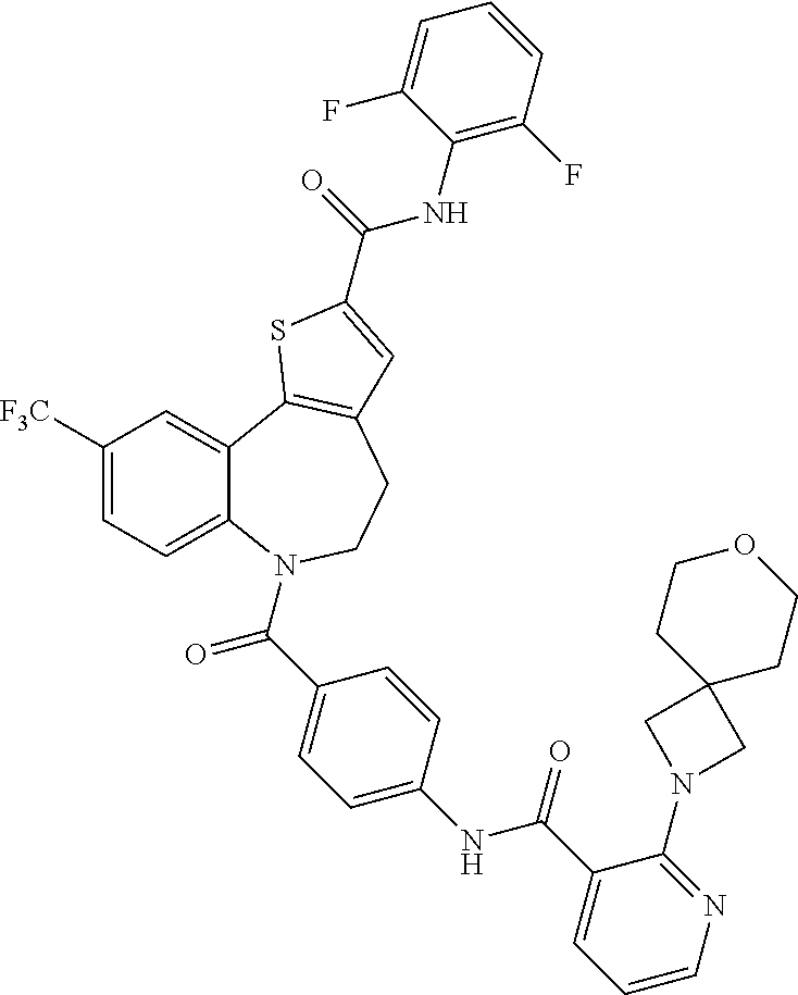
C1([F3C])=CC=C2C(=C1)C1=C(CCN2C(=O)C2=CC=C(NC(=O)C3=CC=CN=C3N3CC4(C3)CCOCC4)C=C2)C=C(C(NC2=C(F)C=CC=C2F)=O)S1
